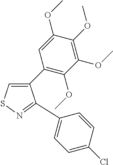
C1(C2=C(OC)C(OC)=C(OC)C(OC)=C2)=CSN=C1C1=CC=C(Cl)C=C1
